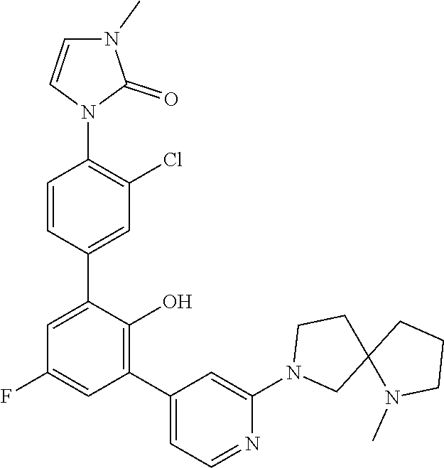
C1=CN(C2=C(Cl)C=C(C3=CC(F)=CC(C4=CC=NC(N5CC6(CC5)N(C)CCC6)=C4)=C3O)C=C2)C(=O)N1C
